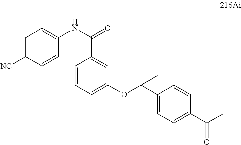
C1=C([NC])C=CC(NC(=O)C2=CC(OC(C3=CC=C(C(C)=O)C=C3)(C)C)=CC=C2)=C1
